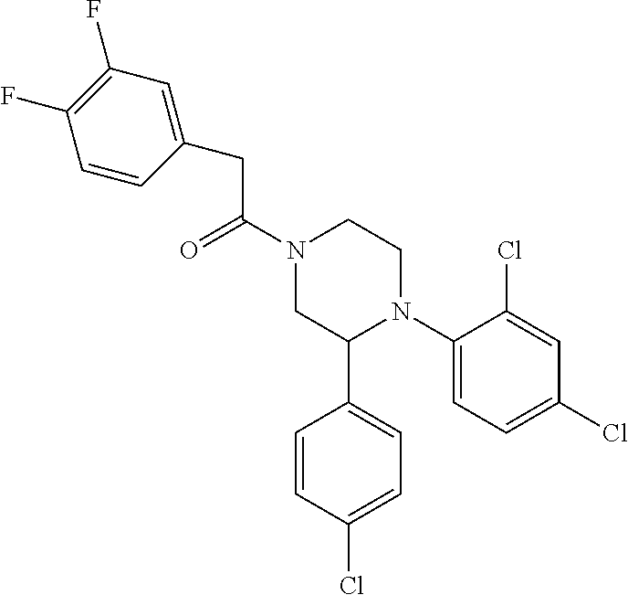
C(C(N1CC(C2=CC=C(Cl)C=C2)N(C2=CC=C(Cl)C=C2Cl)CC1)=O)C1=CC(F)=C(F)C=C1
